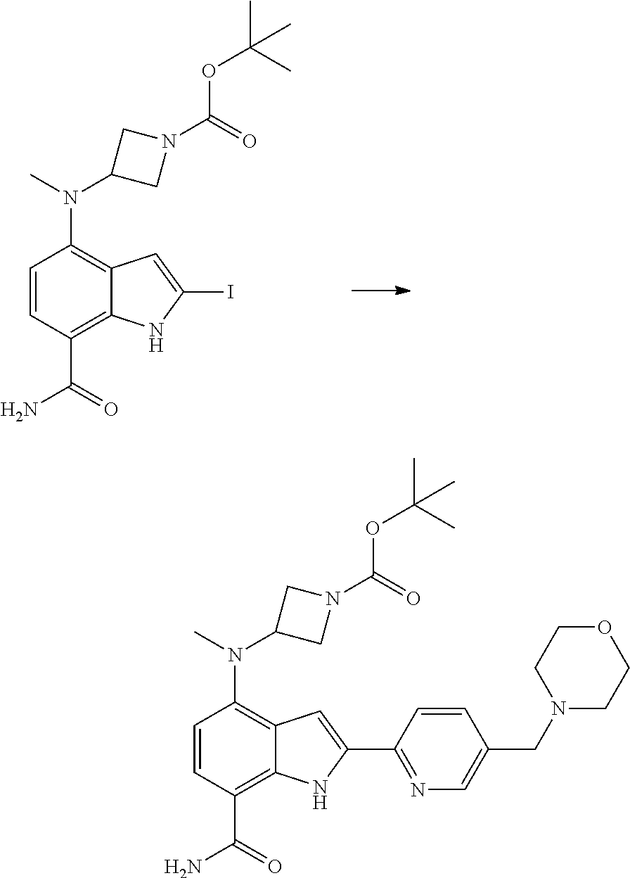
C1=CC(C(=O)N)=C2C(=C1N(C)C1CN(C(=O)OC(C)(C)C)C1)C=C(I)N2.C1=CC(C(=O)N)=C2C(=C1N(C)C1CN(C(=O)OC(C)(C)C)C1)C=C(C1=NC=C(CN3CCOCC3)C=C1)N2
